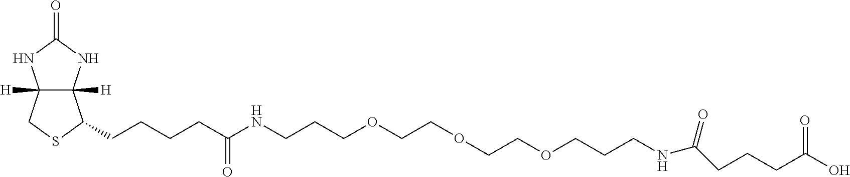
C12([H])C([H])(NC(=O)N1)C(CCCCC(NCCCOCCOCCOCCCNC(=O)CCCC(=O)O)=O)SC2
